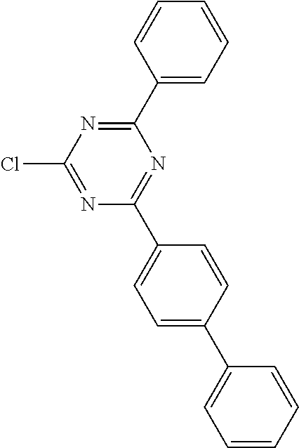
N1=C(Cl)N=C(C2=CC=CC=C2)N=C1C1=CC=C(C2=CC=CC=C2)C=C1
